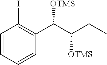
C1=CC=CC(C(C(CC)[OTMS])[OTMS])=C1I
